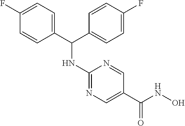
C1=C(C(C2=CC=C(F)C=C2)NC2=NC=C(C(NO)=O)C=N2)C=CC(F)=C1
